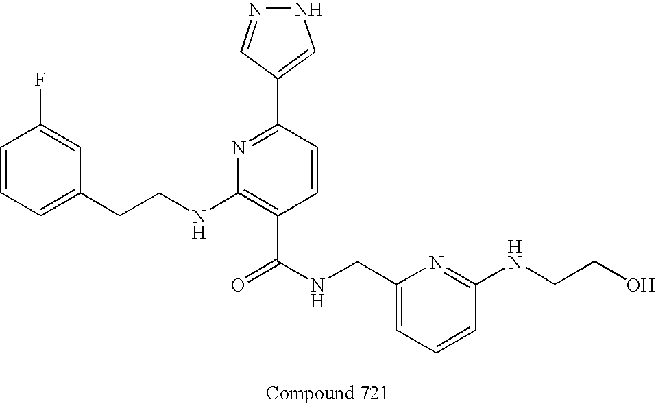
C1=CC=C(CCNC2=C(C(NCC3=CC=CC(NCCO)=N3)=O)C=CC(C3=CNN=C3)=N2)C=C1F
